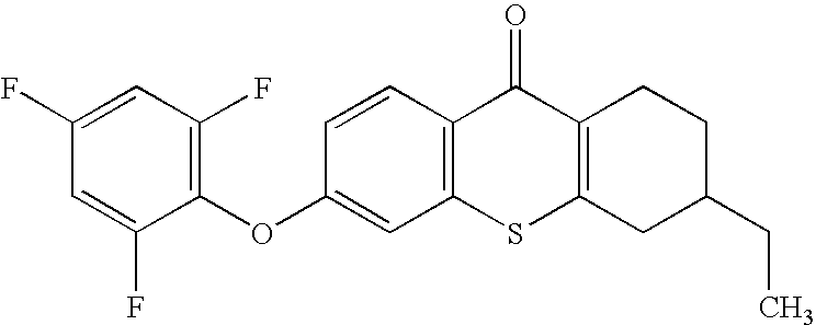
C1(OC2=C(F)C=C(F)C=C2F)=CC2=C(C=C1)C(=O)C1=C(S2)CC(CC)CC1
